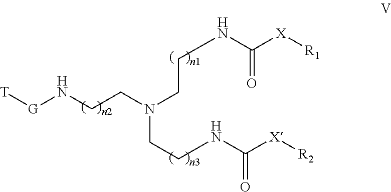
[G](NCCN(CCNC([X][R1])=O)CCNC([X][R2])=O)[T]
